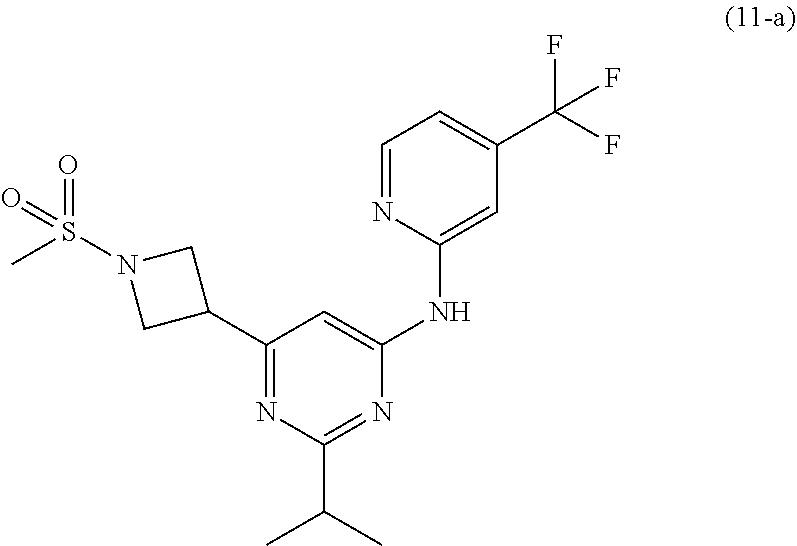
C1=C(NC2=CC(C3CN(S(C)(=O)=O)C3)=NC(C(C)C)=N2)N=CC=C1C(F)(F)F
